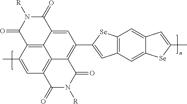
C1(C)=CC2=C3C4=C1C(=O)N([R])C(=O)C4=CC(C1=CC4=C(C=C5C(=C4)[Se]C(C)=C5)[Se]1)=C3C(=O)N([R])C2=O
